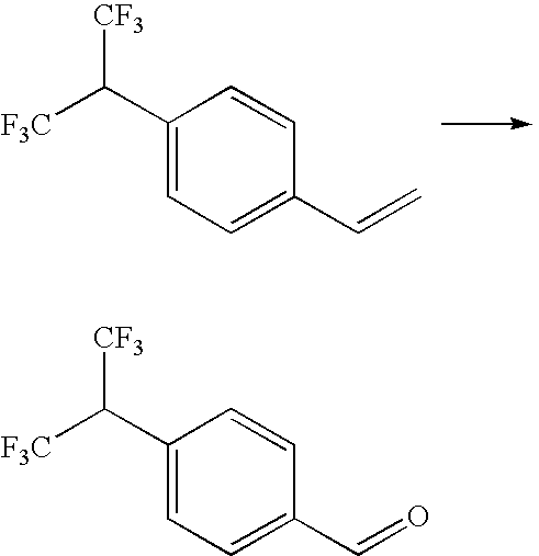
C1(C([CF3])[F3C])=CC=C(C=C)C=C1.C1(C([CF3])[F3C])=CC=C(C=O)C=C1
